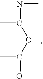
CC(=NC)OC(C)=O
